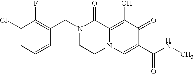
C1(CN2CCN3C(=C(O)C(=O)C(C(NC)=O)=C3)C2=O)=C(F)C(Cl)=CC=C1
